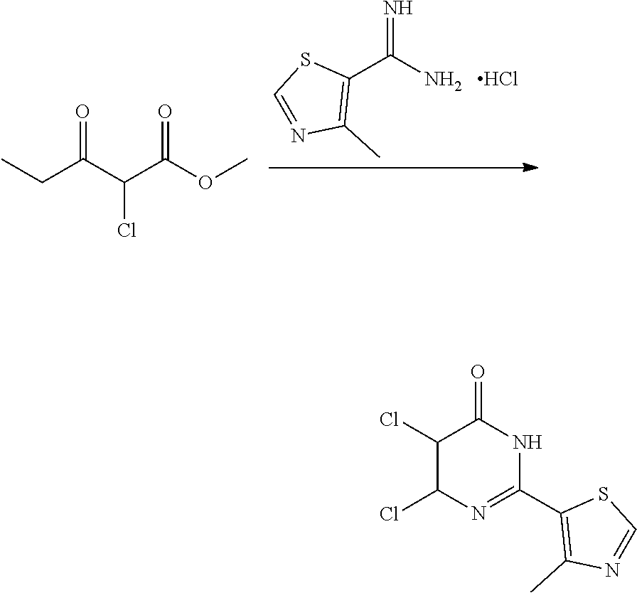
C(N)(C1=C(C)N=CS1)=N.Cl.C(C(=O)C(C(OC)=O)Cl)C.C1(C2=C(C)N=CS2)=NC(Cl)C(Cl)C(=O)N1
